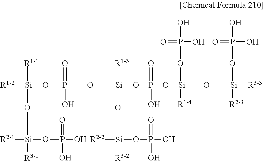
[R1-2][Si]([R1-1])(OP(=O)(O)O[Si]([R1-3])(O[Si]([R2-2])(OP(=O)(O)O)[R3-2])OP(=O)(O)O[Si](OP(=O)(O)O)([R1-4])O[Si](OP(O)(=O)O)([R2-3])[R3-3])O[Si]([R2-1])(OP(=O)(O)O)[R3-1]
